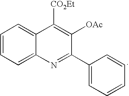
C1=CC=C2C(=C1)C([CO2Et])=C([OAc])C(C1=CC=CC=C1)=N2
